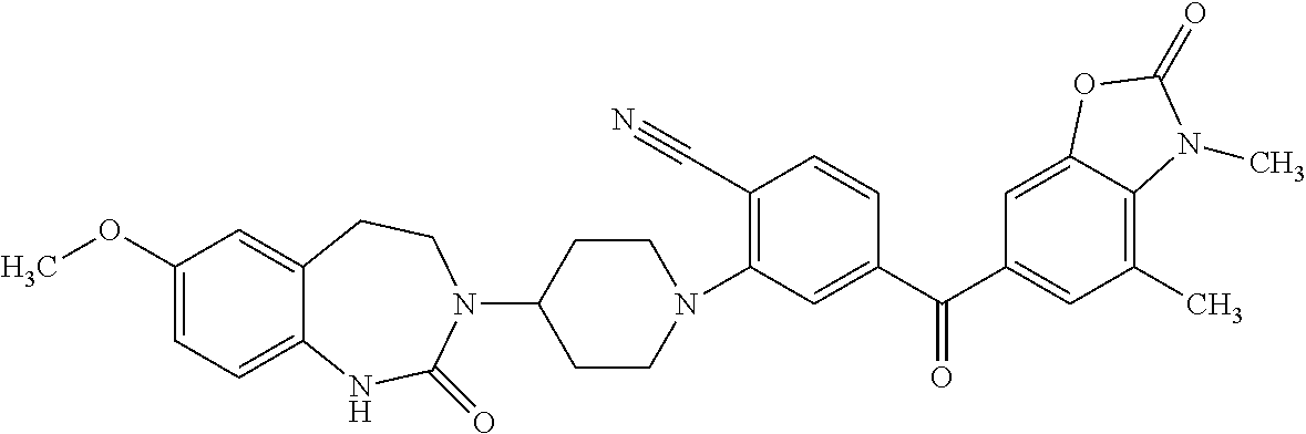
C1(N2CCC(N3C(=O)NC4=CC=C(OC)C=C4CC3)CC2)=C(C#N)C=CC(C(C2=CC(C)=C3C(=C2)OC(=O)N3C)=O)=C1
